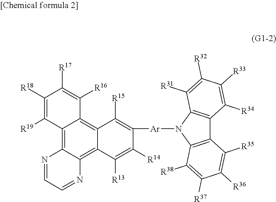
C12=C3C(=C4C(=C1C([R16])=C([R17])C([R18])=C2[R19])C([R15])=C([Ar]N1C2=C(C5=C1C([R31])=C([R32])C([R33])=C5[R34])C([R35])=C([R36])C([R37])=C2[R38])C([R14])=C4[R13])N=CC=N3
